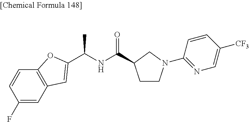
C(NC(=O)C1CCN(C2=NC=C([CF3])C=C2)C1)(C)C1=CC2=C(C=CC(F)=C2)O1
